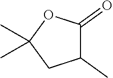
C1(C)C(=O)OC(C)(C)C1
